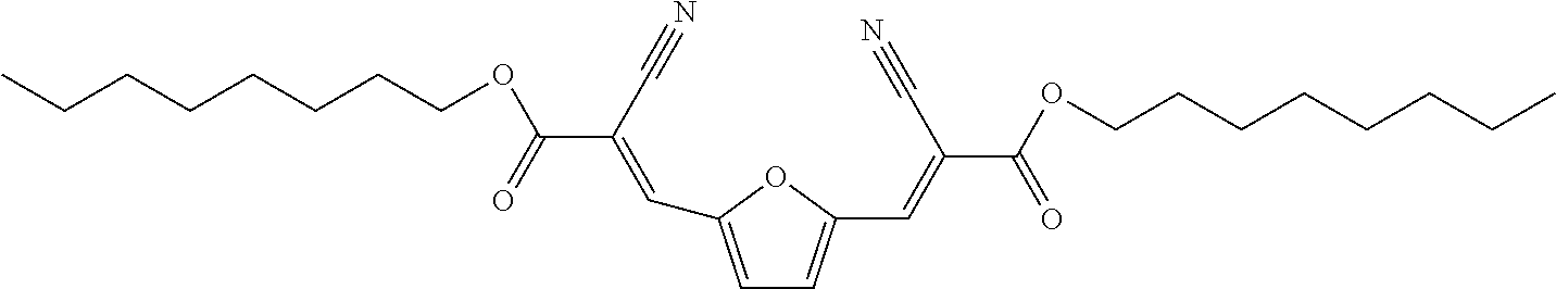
C1=C(C=C(C#N)C(=O)OCCCCCCCC)OC(C=C(C(OCCCCCCCC)=O)C#N)=C1
